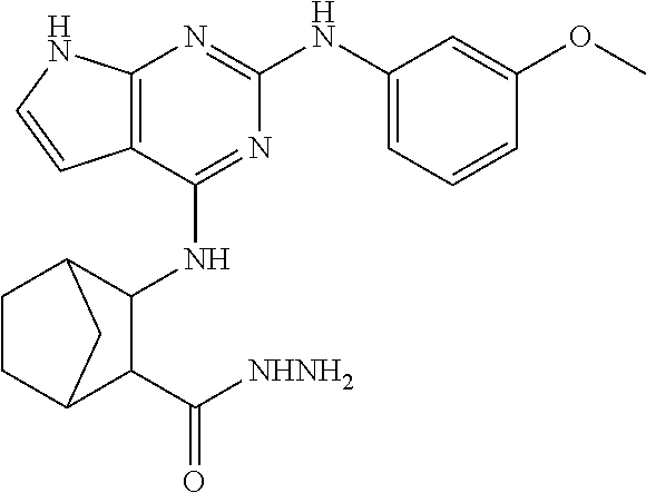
C12=C(C(NC3C4CCC(C3C([NHNH2])=O)C4)=NC(NC3=CC=CC(OC)=C3)=N1)C=CN2
